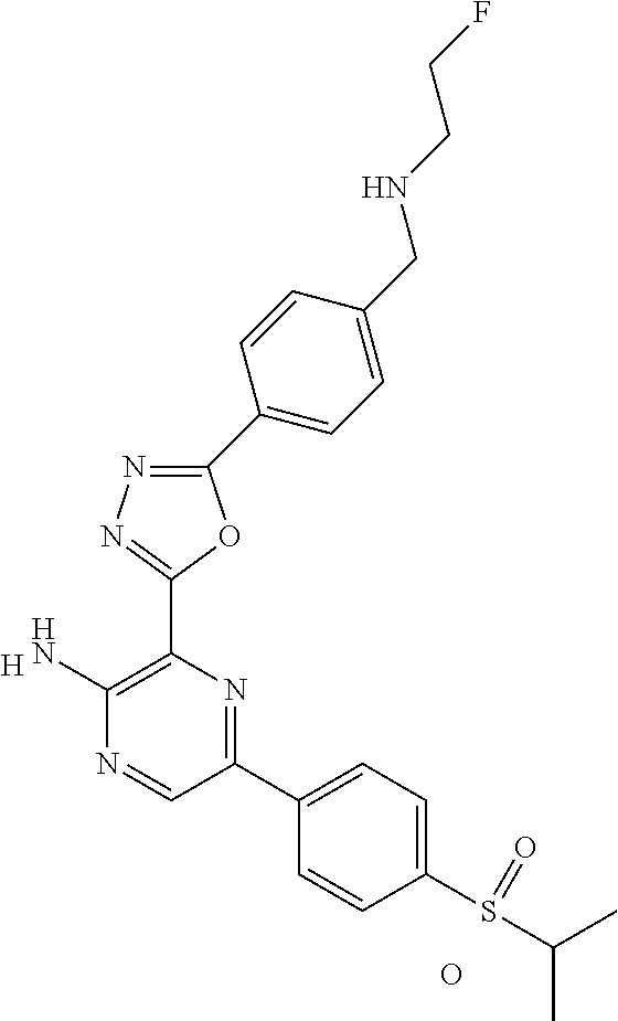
[H].C1(N)=C(C2=NN=C(C3=CC=C(CNCCF)C=C3)O2)N=C(C2=CC=C(S(C(C)C)=O)C=C2)C=N1.O
